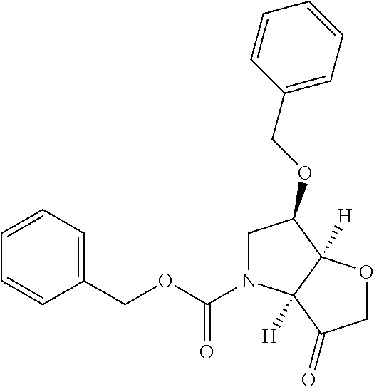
C1(COC(=O)N2CC(OCC3=CC=CC=C3)C3([H])C2([H])C(=O)CO3)=CC=CC=C1
